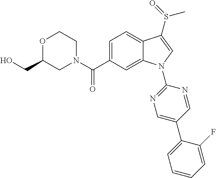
O1C(CO)CN(C(C2=CC=C3C(=C2)N(C2=NC=C(C4=CC=CC=C4F)C=N2)C=C3S(=O)C)=O)CC1
